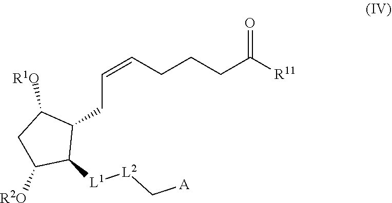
C(=CCCCC([R11])=O)CC1C([R1O])CC([R2O])C1[L1][L2]C[A]
